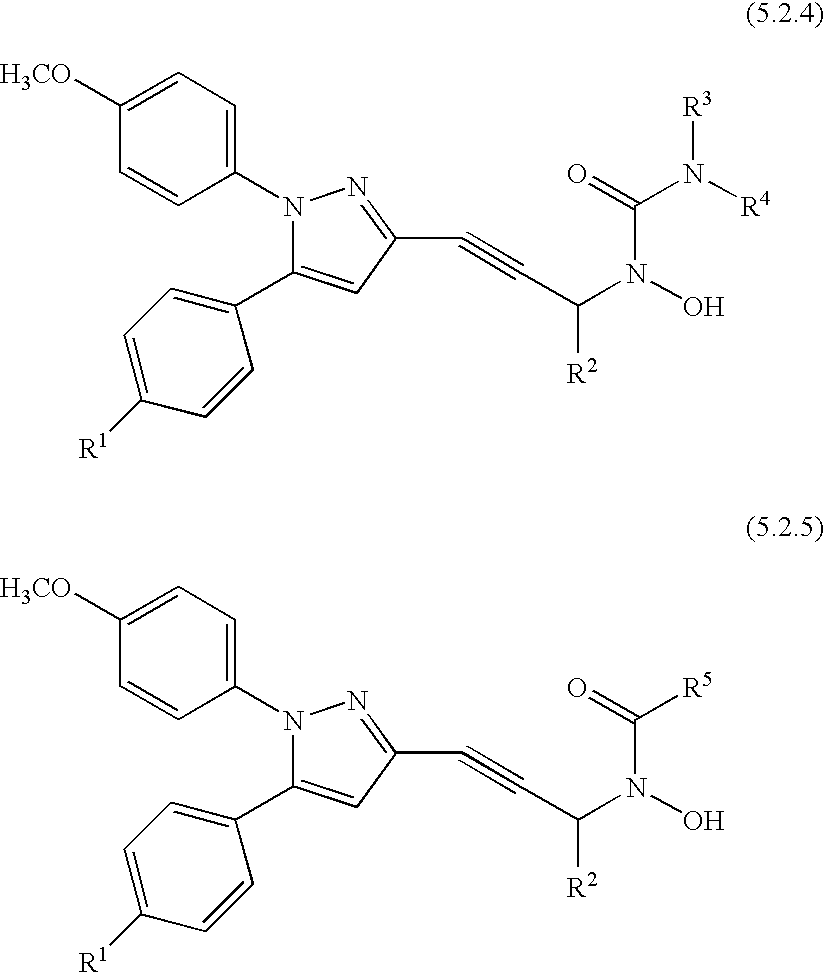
N1(C2=CC=C([H3CO])C=C2)C(C2=CC=C([R1])C=C2)=CC(C#CC([R2])N(O)C(N([R4])[R3])=O)=N1.N1(C2=CC=C([H3CO])C=C2)C(C2=CC=C([R1])C=C2)=CC(C#CC([R2])N(O)C([R5])=O)=N1
